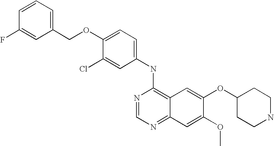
C1=C(Cl)C(OCC2=CC=CC(F)=C2)=CC=C1NC1=C2C(=NC=N1)C=C(OC)C(OC1CCNCC1)=C2
